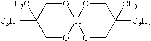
O1CC([C3H7])(C)CO[Ti]12OCC([C3H7])(C)CO2
